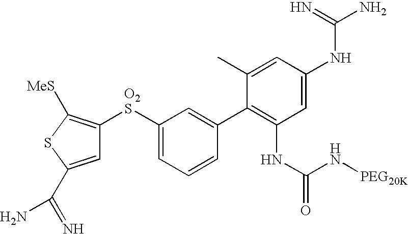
C1(C)=CC(NC(N)=N)=CC(NC(N[PEG20K])=O)=C1C1=CC([O2S]C2=C([MeS])SC(C(N)=N)=C2)=CC=C1
